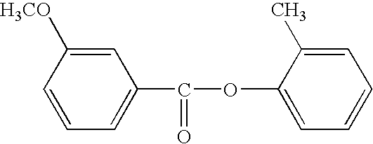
C1=CC=C(C(OC2=CC=CC=C2C)=O)C=C1[H3CO]
